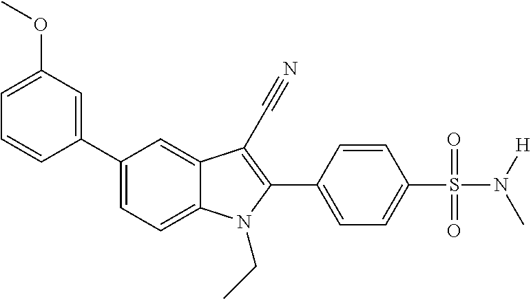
C1=C2C(=CC(C3=CC(OC)=CC=C3)=C1)C(C#N)=C(C1=CC=C(S(N([H])C)(=O)=O)C=C1)N2CC
